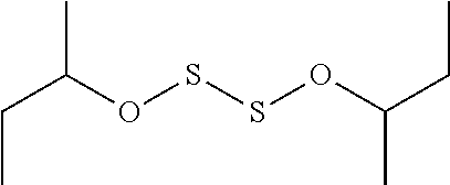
C(OSSOC(CC)C)(CC)C
